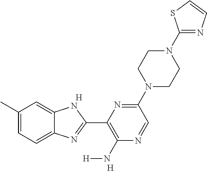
C1(C)=CC=C2C(=C1)NC(C1=C(N[H])N=CC(N3CCN(C4=NC=CS4)CC3)=N1)=N2.[H].[H]
